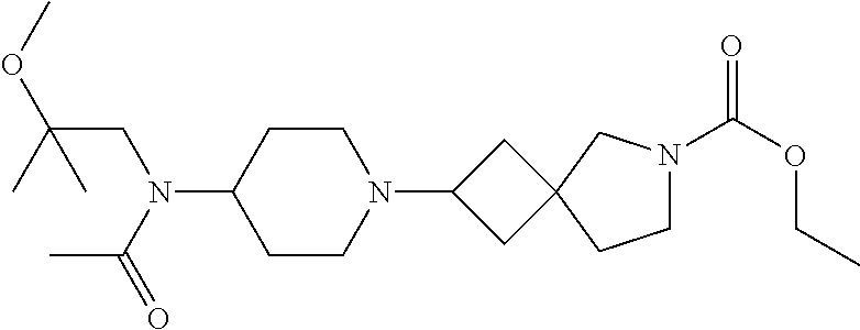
C1CN(C2CC3(C2)CCN(C(OCC)=O)C3)CCC1N(CC(OC)(C)C)C(=O)C
